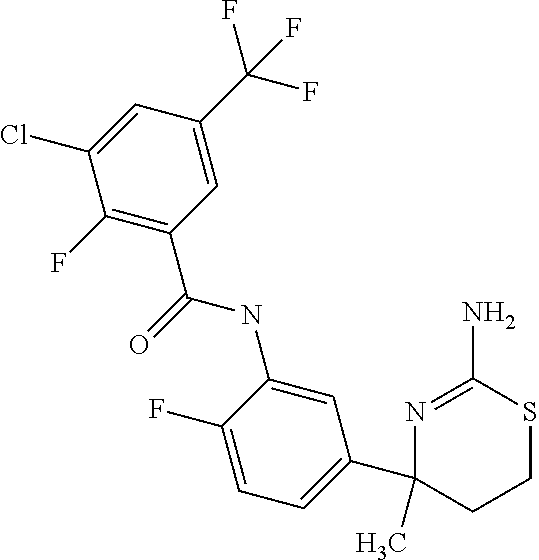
C1(C2=CC=C(F)C(NC(=O)C3=C(F)C(Cl)=CC(C(F)(F)F)=C3)=C2)(C)CCSC(N)=N1
